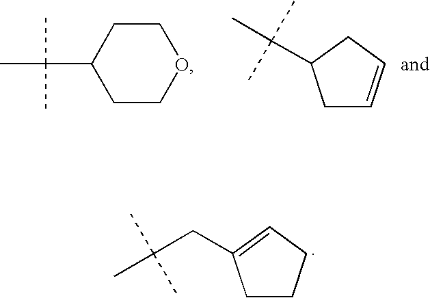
C1COCCC1C(C)(C)C.C1C=CCC1C(C)(C)C.C1CCC=C1CC(C)(C)C
